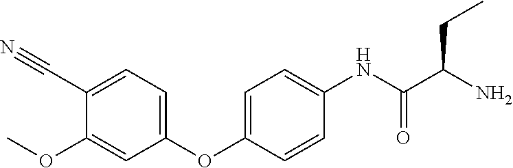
C1(C#N)=CC=C(OC2=CC=C(NC(=O)C(CC)N)C=C2)C=C1OC
